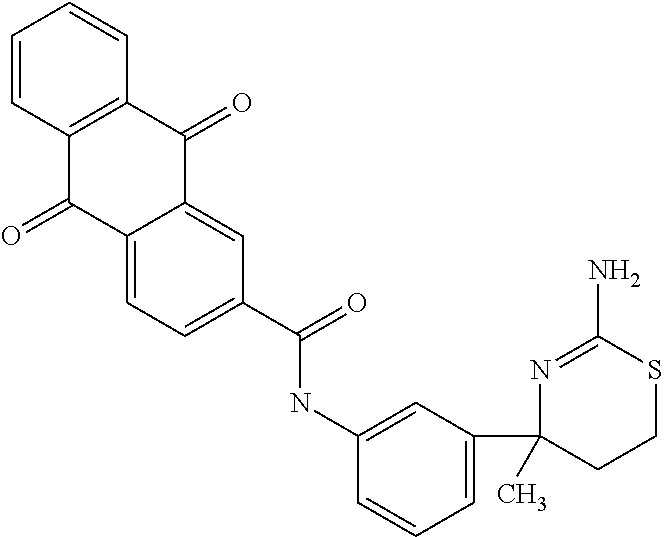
N1=C(N)SCCC1(C1=CC=CC(NC(=O)C2=CC=C3C(=C2)C(=O)C2=C(C3=O)C=CC=C2)=C1)C
